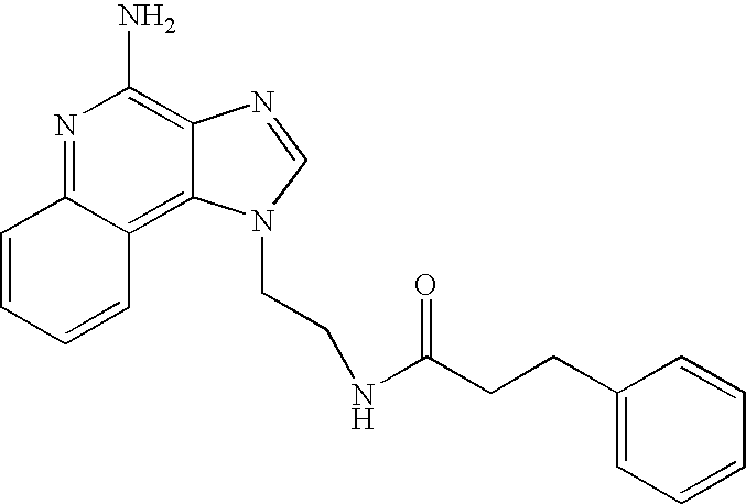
N1=C2C(=C3C(=C1N)N=CN3CCNC(CCC1=CC=CC=C1)=O)C=CC=C2
